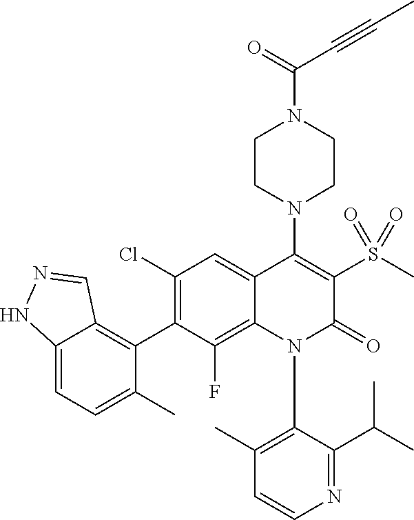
N1(C2=C(C)C=CN=C2C(C)C)C(=O)C(S(C)(=O)=O)=C(N2CCN(C(=O)C#CC)CC2)C2=CC(Cl)=C(C3=C4C(=CC=C3C)NN=C4)C(F)=C12
